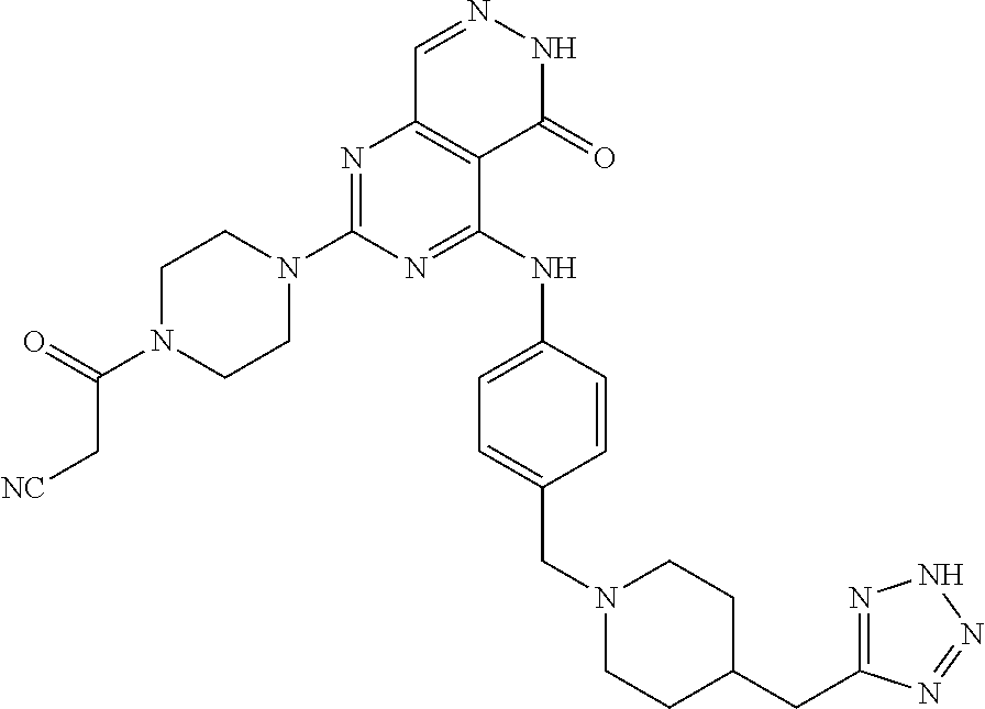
N1=C(N2CCN(C(=O)C[NC])CC2)N=C(NC2=CC=C(CN3CCC(CC4=NNN=N4)CC3)C=C2)C2=C1C=NNC2=O
